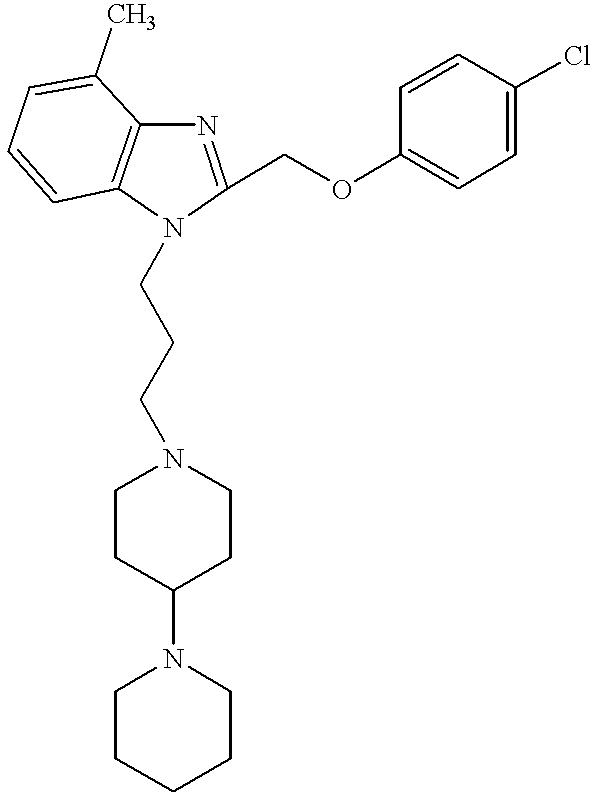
C1(COC2=CC=C(Cl)C=C2)=NC2=C(C=CC=C2C)N1CCCN1CCC(N2CCCCC2)CC1
